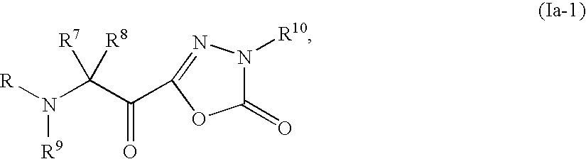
C1(=O)N([R10])N=C(C(C(N([R])[R9])([R8])[R7])=O)O1
